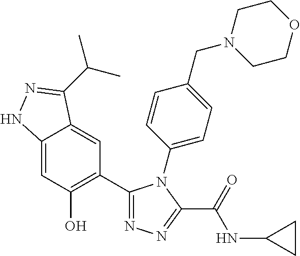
C1=C2C(=CC(C3=NN=C(C(=O)NC4CC4)N3C3=CC=C(CN4CCOCC4)C=C3)=C1O)C(C(C)C)=NN2
